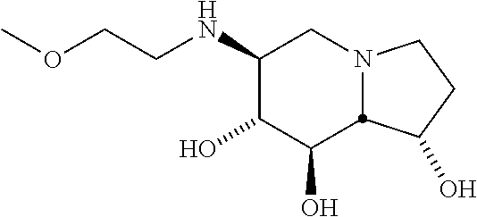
C1(NCCOC)C(O)C(O)C2N(C1)CCC2O
